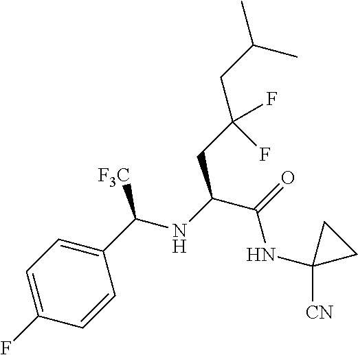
C1(F)=CC=C(C(NC(C(=O)NC2([CN])CC2)CC(CC(C)C)(F)F)[F3C])C=C1
